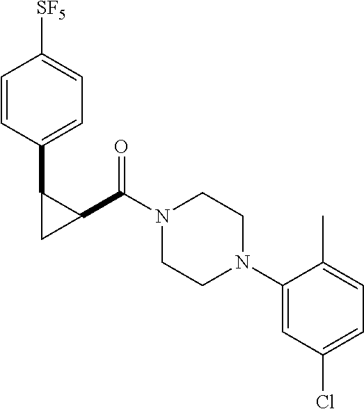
C1=CC(C2CC2C(N2CCN(C3=CC(Cl)=CC=C3C)CC2)=O)=CC=C1[SF5]
